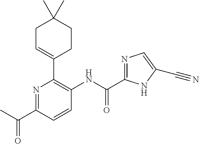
N1=C(C(C)=O)C=CC(NC(=O)C2=NC=C(C#N)N2)=C1C1=CCC(C)(C)CC1
